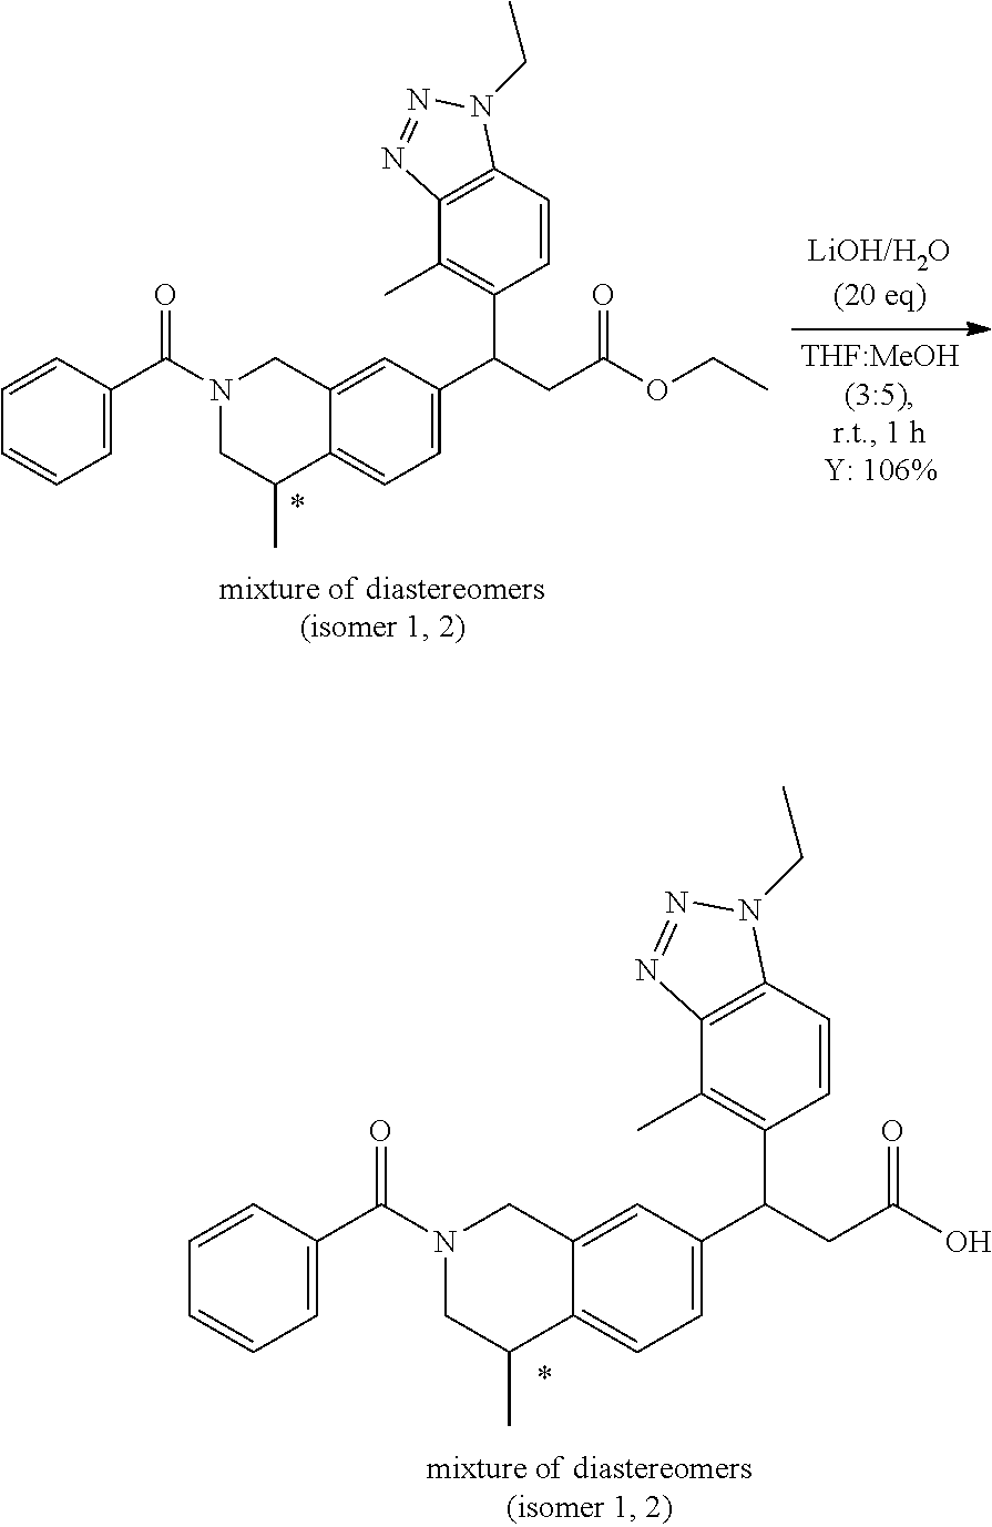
C1=C(C(C2=C(C)C3=C(C=C2)N(CC)N=N3)CC(OCC)=O)C=C2C(=C1)C(C)CN(C(C1=CC=CC=C1)=O)C2.C1=C(C(C2=C(C)C3=C(C=C2)N(CC)N=N3)CC(O)=O)C=C2C(=C1)C(C)CN(C(C1=CC=CC=C1)=O)C2
